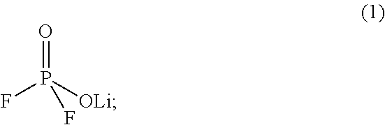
FP([OLi])(=O)F
